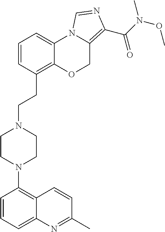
C1=CC=C2C(=C1N1CCN(CCC3=C4C(=CC=C3)N3C(=C(C(N(OC)C)=O)N=C3)CO4)CC1)C=CC(C)=N2
